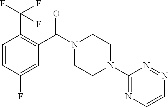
C1=CC(F)=CC(C(N2CCN(C3=NC=CN=N3)CC2)=O)=C1C(F)(F)F
